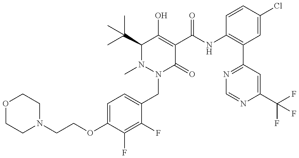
C1(OCCN2CCOCC2)=CC=C(CN2C(=O)C(C(=O)NC3=C(C4=NC=NC(C(F)(F)F)=C4)C=C(Cl)C=C3)=C(O)C(C(C)(C)C)N2C)C(F)=C1F
